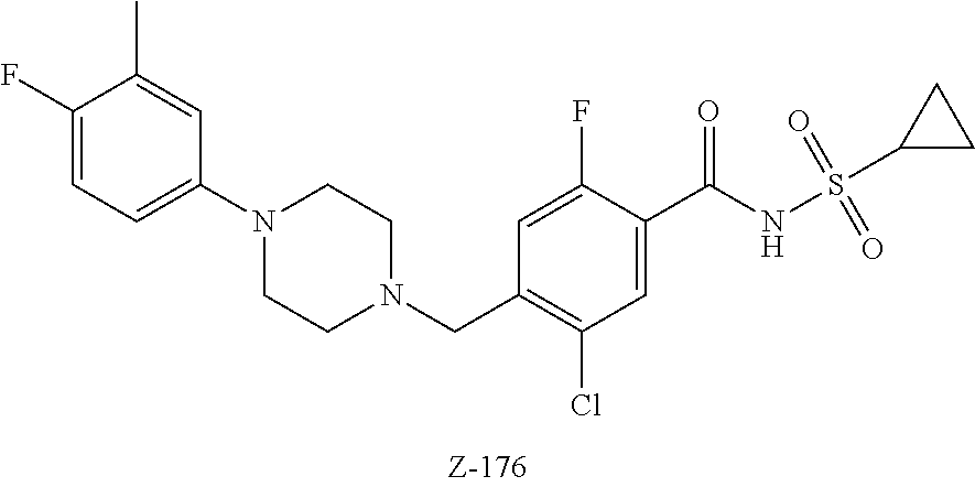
C1(F)=CC=C(N2CCN(CC3=C(Cl)C=C(C(NS(C4CC4)(=O)=O)=O)C(F)=C3)CC2)C=C1C
